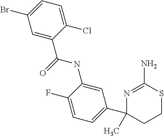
N1=C(N)SCCC1(C)C1=CC=C(F)C(NC(C2=CC(Br)=CC=C2Cl)=O)=C1
